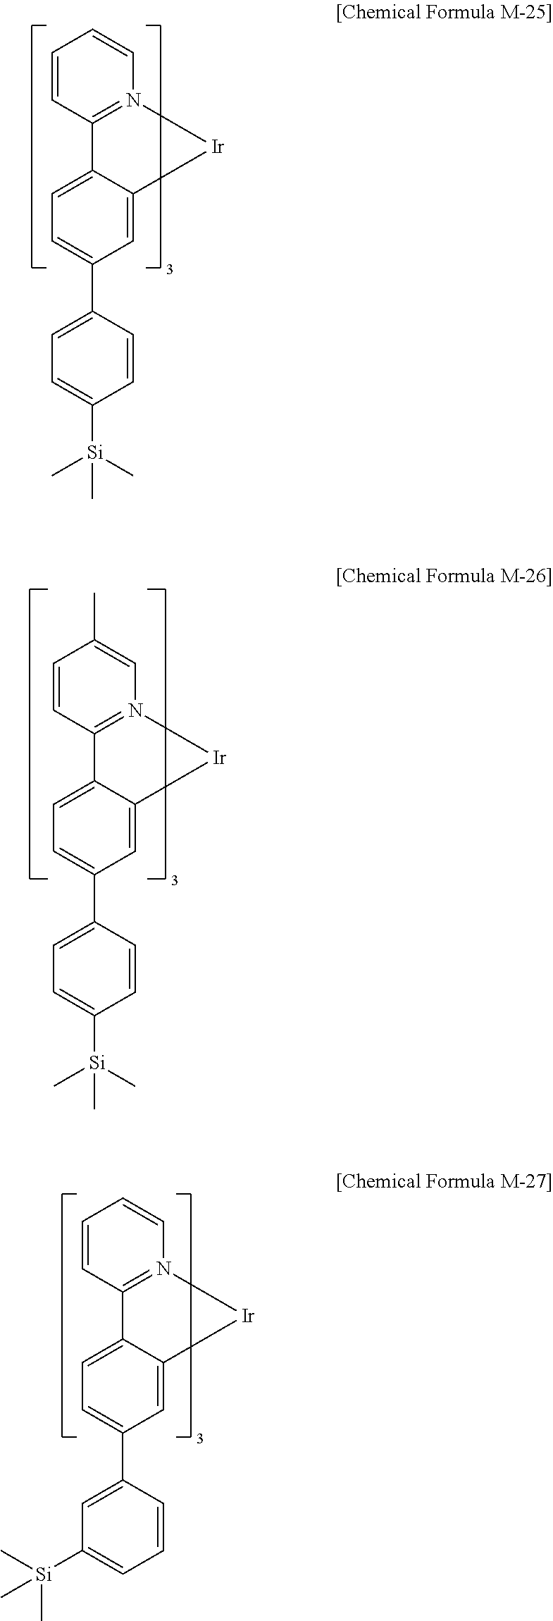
C1=CC2=N(C=C1)[Ir]C1=CC(C3=CC=C([Si](C)(C)C)C=C3)=CC=C21.C1=CC2=N(C=C1C)[Ir]C1=CC(C3=CC=C([Si](C)(C)C)C=C3)=CC=C21.C1=CC2=N(C=C1)[Ir]C1=CC(C3=CC([Si](C)(C)C)=CC=C3)=CC=C21
